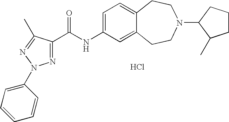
N1=C(C(NC2=CC=C3C(=C2)CCN(C2CCCC2C)CC3)=O)C(C)=NN1C1=CC=CC=C1.Cl
